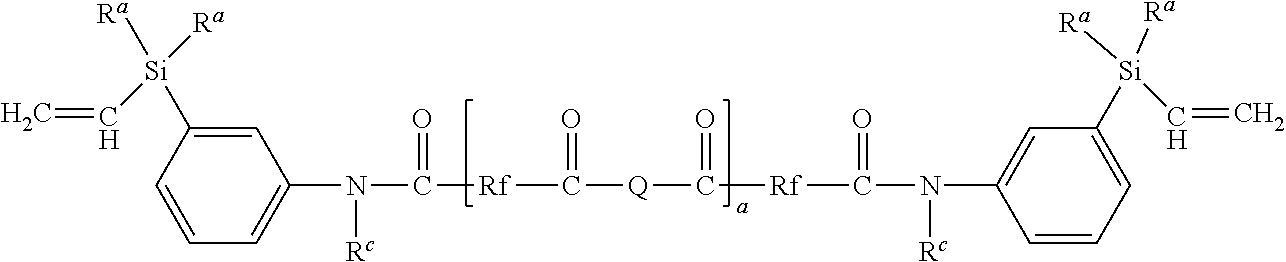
C1=C([Si]([Ra])([Ra])C=C)C=CC=C1N(C([Rf]C([Q]C(=O)[Rf]C(=O)N(C1=CC([Si]([Ra])(C=C)[Ra])=CC=C1)[Rc])=O)=O)[Rc]
